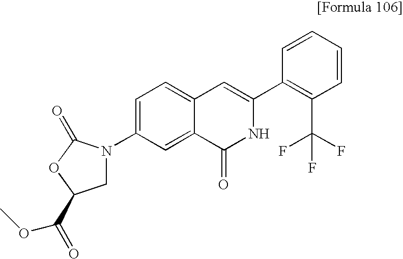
C1=CC=CC(C2=CC3=CC=C(N4CC(C(=O)OC)OC4=O)C=C3C(=O)N2)=C1C(F)(F)F
